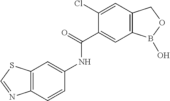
C1(Cl)=CC2=C(C=C1C(=O)NC1=CC3=C(C=C1)N=CS3)B(O)OC2
